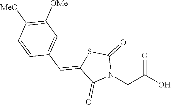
N1(CC(O)=O)C(=O)SC(=CC2=CC([OMe])=C([MeO])C=C2)C1=O
